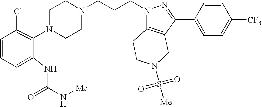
C1CN(CCCN2C3=C(C(C4=CC=C([CF3])C=C4)=N2)CN(S([Me])(=O)=O)CC3)CCN1C1=C(Cl)C=CC=C1NC(N[Me])=O
